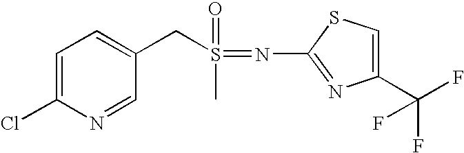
C1=C(Cl)N=CC(CS(=O)(C)=NC2=NC(C(F)(F)F)=CS2)=C1
